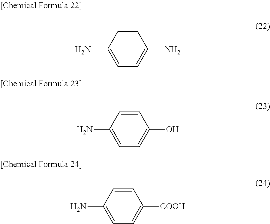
C1=CC(N)=CC=C1N.C1=CC(N)=CC=C1O.C1=CC(N)=CC=C1[COOH]
